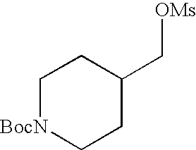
C1[BocN]CCC(C[OMs])C1
